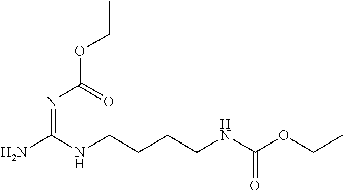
NC(NCCCCNC(OCC)=O)=NC(OCC)=O
